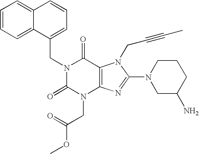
C12=CC=CC=C1C(CN1C(=O)N(CC(OC)=O)C3=C(C1=O)N(CC#CC)C(N1CC(N)CCC1)=N3)=CC=C2
